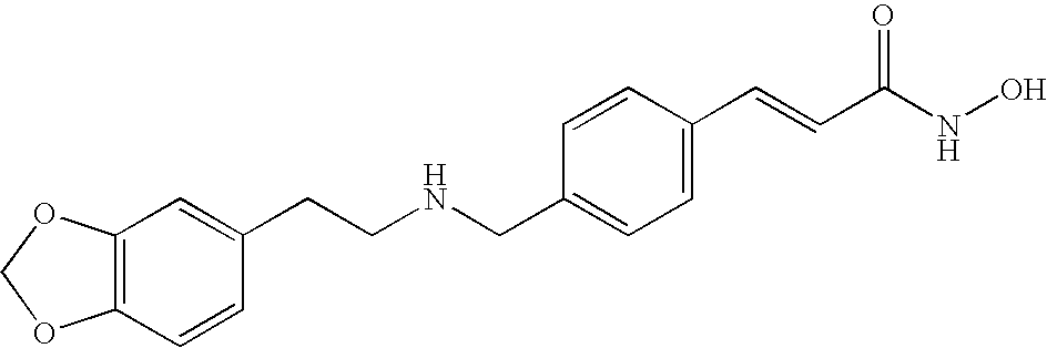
C(CNCC1=CC=C(C=CC(NO)=O)C=C1)C1=CC2=C(C=C1)OCO2
